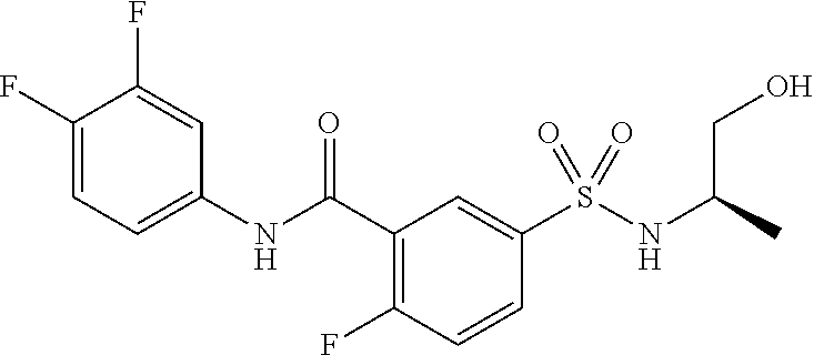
C1(F)=CC=C(NC(C2=C(F)C=CC(S(NC(C)CO)(=O)=O)=C2)=O)C=C1F
